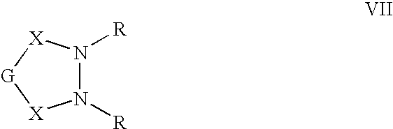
N1([R])N([R])[X][G][X]1
